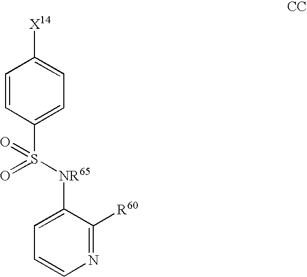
C1=CC(S([NR65]C2=CC=CN=C2[R60])(=O)=O)=CC=C1[X14]
